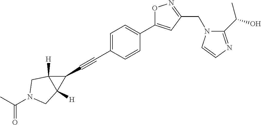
C1=C(C#CC2C3([H])C2([H])CN(C(C)=O)C3)C=CC(C2=CC(CN3C(C(O)C)=NC=C3)=NO2)=C1
